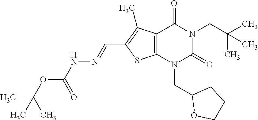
C12=C(N(CC3OCCC3)C(=O)N(CC(C)(C)C)C1=O)SC(C=NNC(OC(C)(C)C)=O)=C2C
